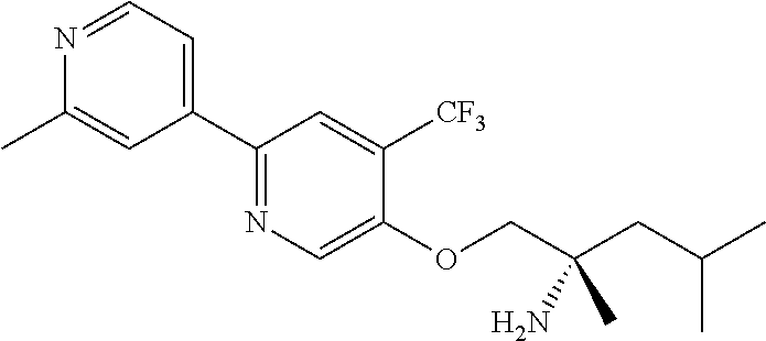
C1(C2=CC=NC(C)=C2)=NC=C(OCC(CC(C)C)(C)N)C([CF3])=C1
